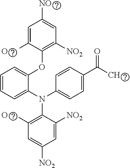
C1=C([O2N])C(OC2=CC=CC=C2N(C2=CC=C(C(C)=O)C=C2)C2=C([O2N])C=C([NO2])C=C2[NO2])=C([NO2])C=C1[NO2]
